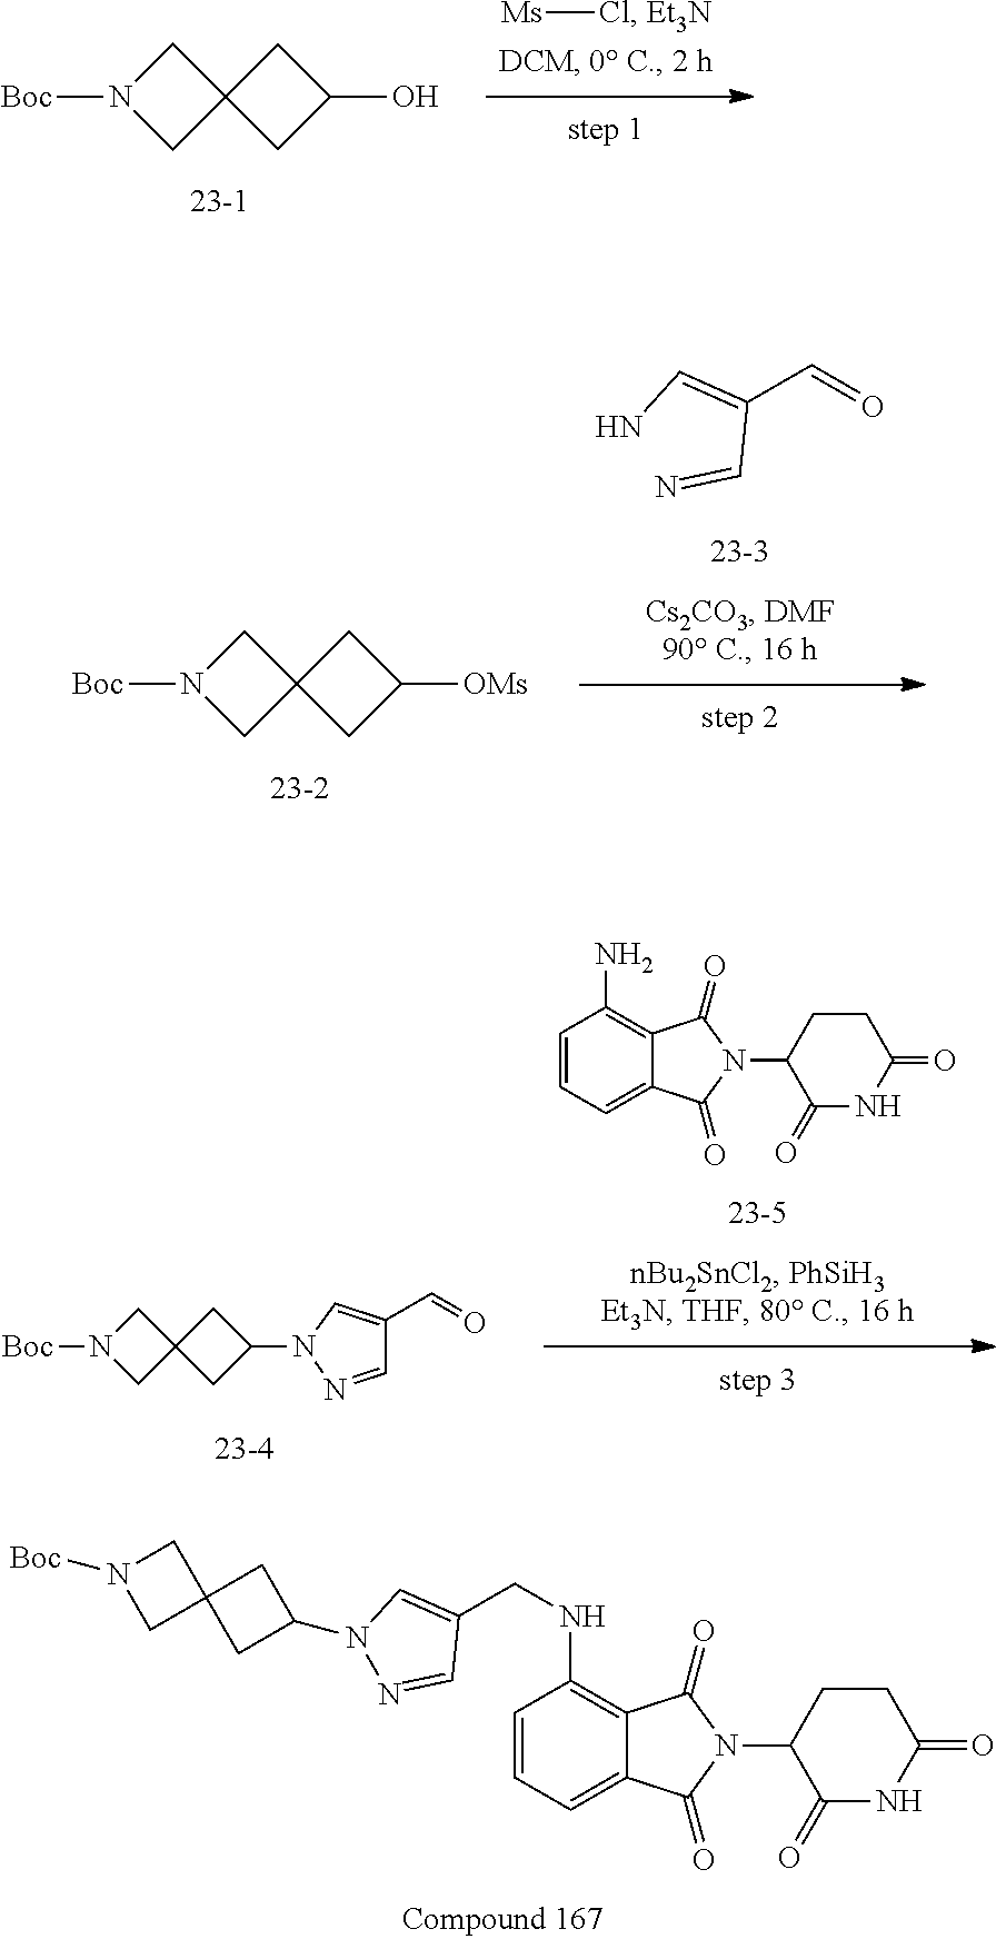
C1=CC=C2C(=C1N)C(=O)N(C1C(=O)NC(=O)CC1)C2=O.N1(C2CC3(CN([Boc])C3)C2)N=CC(C=O)=C1.C1=CC=C2C(=C1NCC1=CN(C3CC4(CN([Boc])C4)C3)N=C1)C(=O)N(C1C(=O)NC(=O)CC1)C2=O.O=CC(=CN)C=N.[OMs]C1CC2(CN([Boc])C2)C1.[Ms]Cl.[Et3N].OC1CC2(CN([Boc])C2)C1
